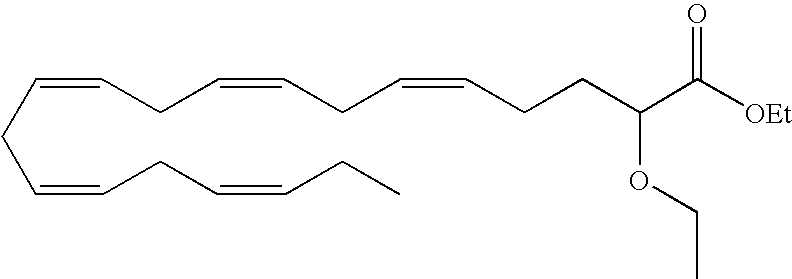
C(=CCC=CCC=CCCC(C([OEt])=O)OCC)CC=CCC=CCC
